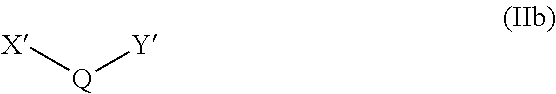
[Q]([Y])[X]
